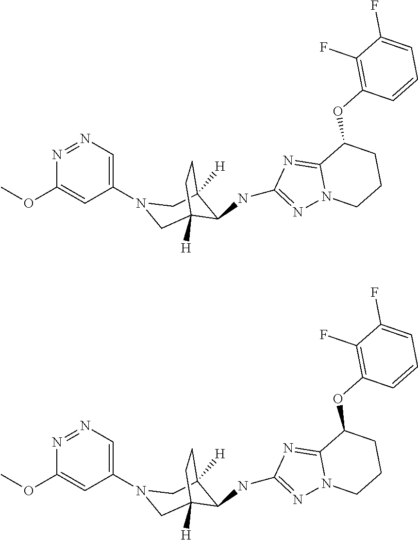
N1(C2=CN=NC(OC)=C2)CC2([H])C(NC3=NN4C(=N3)C(OC3=C(F)C(F)=CC=C3)CCC4)C([H])(C1)CC2.N1(C2=CN=NC(OC)=C2)CC2([H])C(NC3=NN4C(=N3)C(OC3=C(F)C(F)=CC=C3)CCC4)C([H])(C1)CC2
